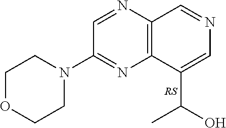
C12=C(C(C(O)C)=CN=C1)N=C(N1CCOCC1)C=N2
